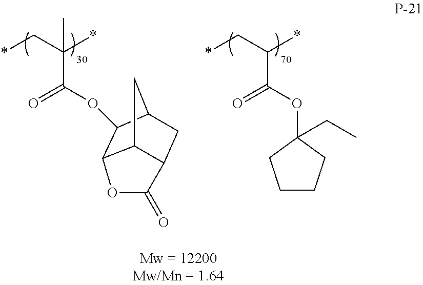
C12C3OC(=O)C1CC(C2)C3OC(=O)C(C*)(*)C.C(=O)(C(C*)*)OC1(CC)CCCC1
